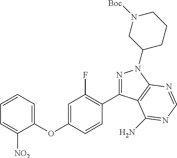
O(C1=CC(F)=C(C2=NN(C3CCCN([Boc])C3)C3=C2C(N)=NC=N3)C=C1)C1=CC=CC=C1[NO2]
